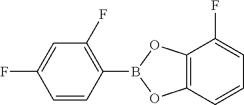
C1=CC(B2OC3=C(O2)C(F)=CC=C3)=C(F)C=C1F
